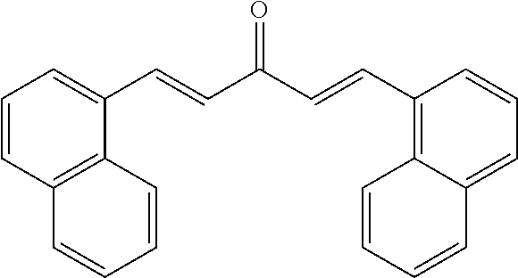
C1=CC2=C(C(C=CC(C=CC3=C4C(=CC=C3)C=CC=C4)=O)=C1)C=CC=C2
